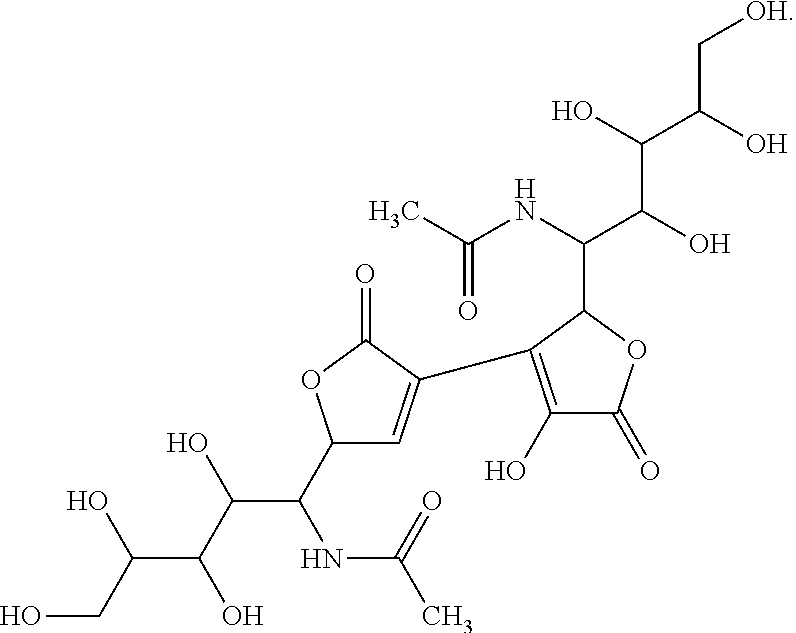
C1(C(NC(C)=O)C(C(O)C(O)CO)O)C=C(C2=C(O)C(=O)OC2C(NC(C)=O)C(O)C(O)C(O)C[OH])C(=O)O1
